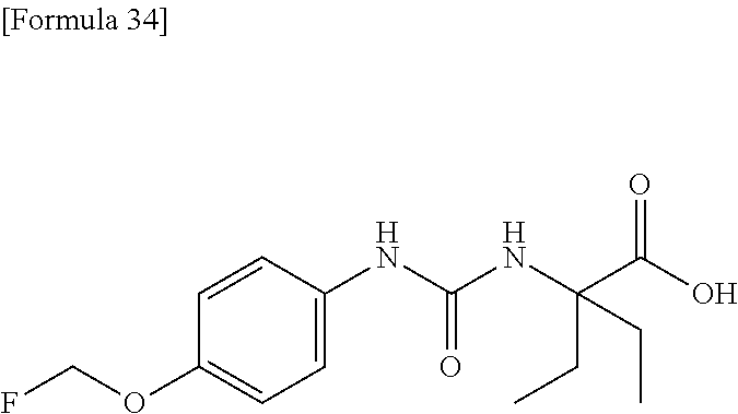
C1=C(OCF)C=CC(NC(NC(C(O)=O)(CC)CC)=O)=C1
